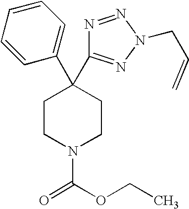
C1(C2(C3=NN(CC=C)N=N3)CCN(C(OCC)=O)CC2)=CC=CC=C1
